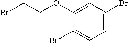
C1(OCCBr)=CC(Br)=CC=C1Br
